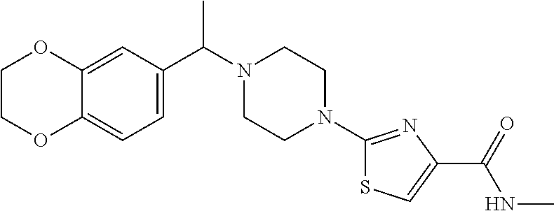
C12=CC(C(N3CCN(C4=NC(C(=O)NC)=CS4)CC3)C)=CC=C1OCCO2
